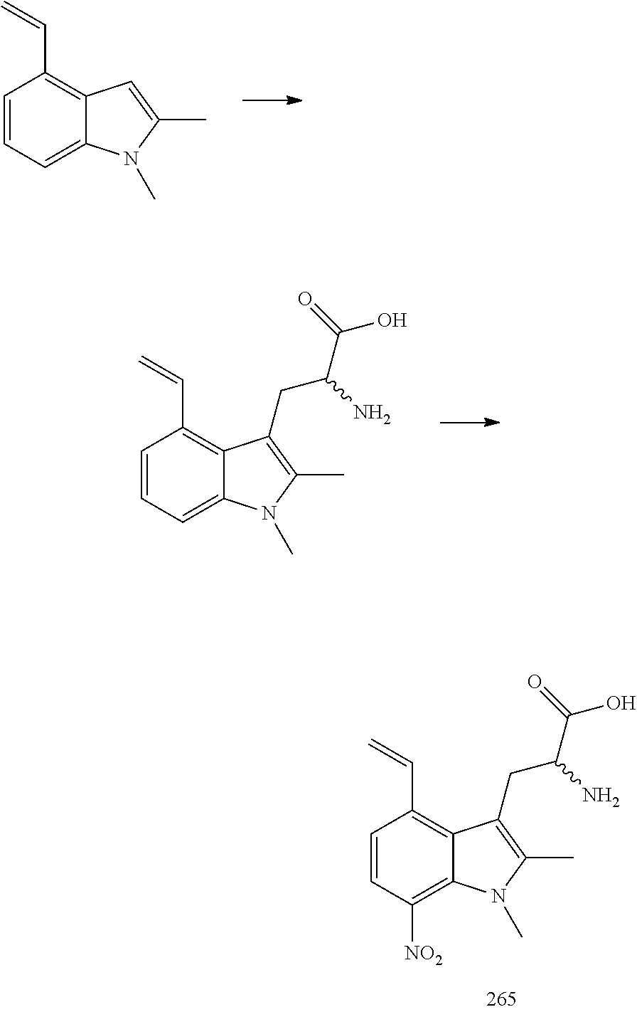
C12=C(C=C)C=CC=C1N(C)C(C)=C2.C12=C(C=C)C=CC=C1N(C)C(C)=C2CC(C(O)=O)N.C12=C(C=C)C=CC([NO2])=C1N(C)C(C)=C2CC(C(O)=O)N
